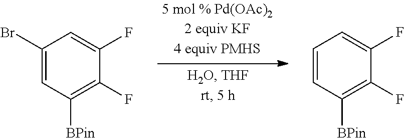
C1(Br)=CC([BPin])=C(F)C(F)=C1.C1=CC([BPin])=C(F)C(F)=C1
